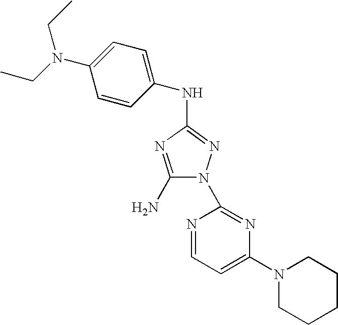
C1(N)=NC(NC2=CC=C(N(CC)CC)C=C2)=NN1C1=NC(N2CCCCC2)=CC=N1
